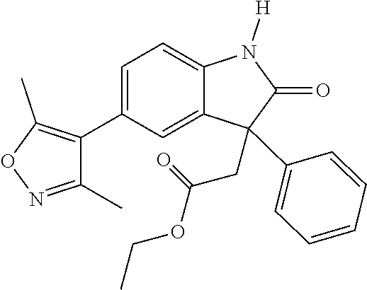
C1=C(C2=C(C)ON=C2C)C=C2C(=C1)N([H])C(=O)C2(C1=CC=CC=C1)CC(OCC)=O
